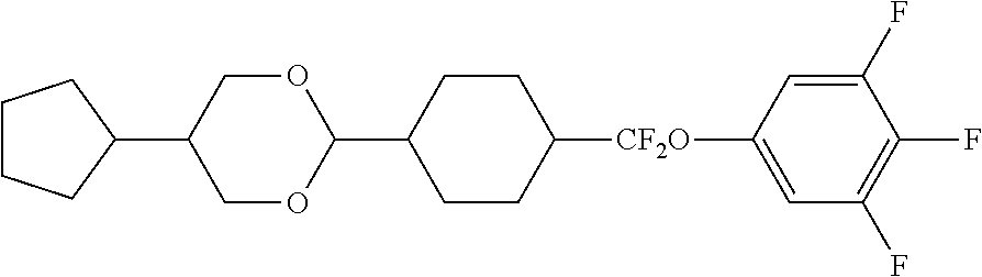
C1(C2CCCC2)COC(C2CCC([CF2O]C3=CC(F)=C(F)C(F)=C3)CC2)OC1
